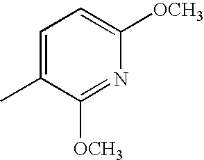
C1(C)=CC=C([OCH3])N=C1[OCH3]
